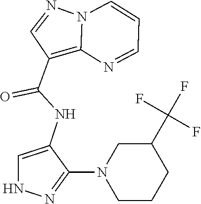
N12C(=C(C(NC3=CNN=C3N3CCCC(C(F)(F)F)C3)=O)C=N1)N=CC=C2
